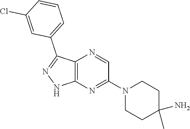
C12=C(N=C(N3CCC(C)(N)CC3)C=N1)NN=C2C1=CC=CC(Cl)=C1
